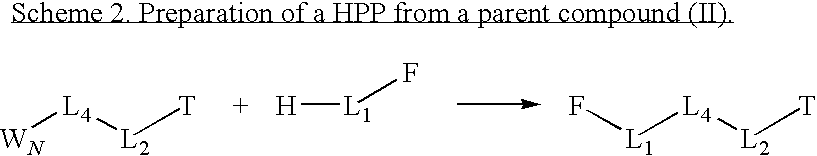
F[L1][L4][L2][T].[H][L1]F.[WN][L4][L2][T]
